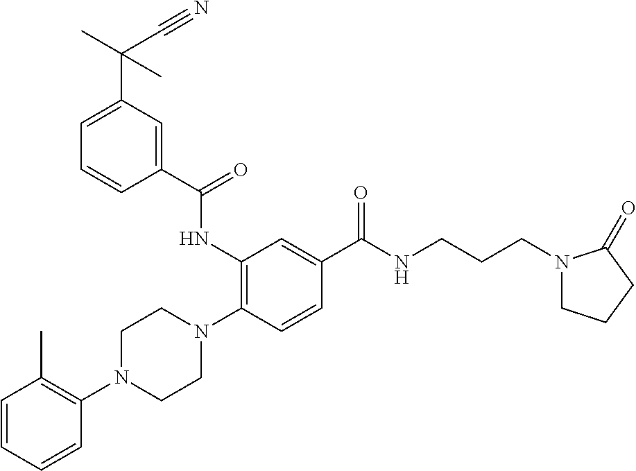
C1=CC=CC(N2CCN(C3=C(NC(C4=CC(C(C)(C#N)C)=CC=C4)=O)C=C(C(NCCCN4CCCC4=O)=O)C=C3)CC2)=C1C
